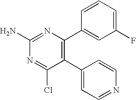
C1(C2=CC=NC=C2)=C(C2=CC(F)=CC=C2)N=C(N)N=C1Cl
